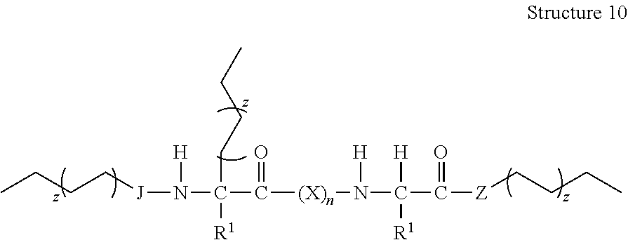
C(C(N([J]CCCC)[H])([R1])CCCC)([(X)n]N(C(C([Z]CCCC)=O)([R1])[H])[H])=O
